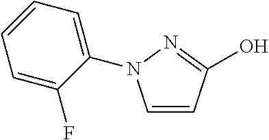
C1=CC(O)=NN1C1=CC=CC=C1F
